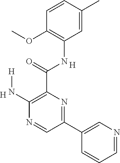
C1=C(C)C=CC(OC)=C1NC(C1=C(N[H])N=CC(C2=CN=CC=C2)=N1)=O.[H].[H]
